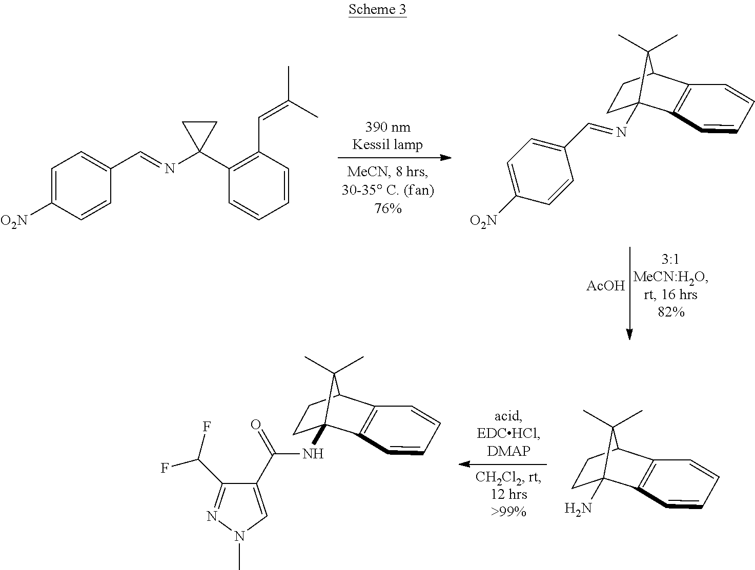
C1=C([O2N])C=CC(C=NC2(C3=C(C=C(C)C)C=CC=C3)CC2)=C1.[AcOH].C1C2C3=C(C(N=CC4=CC=C([O2N])C=C4)(C1)C2(C)C)C=CC=C3.C1C2C3=C(C(N)(C1)C2(C)C)C=CC=C3.C1C2C3=C(C(NC(C4=CN(C)N=C4C(F)F)=O)(C1)C2(C)C)C=CC=C3
